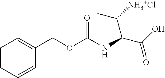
C1=CC=CC(COC(NC(C([NH3+Cl-])C)C(O)=O)=O)=C1
